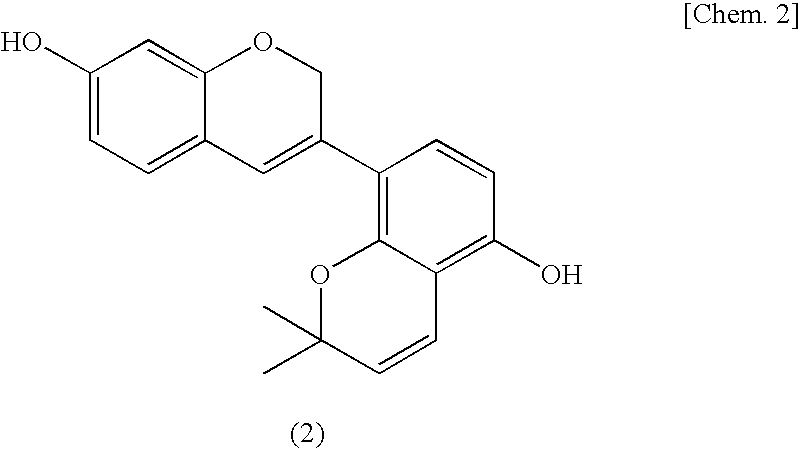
OC1=CC=C2C(=C1)OCC(C1=C3C(=C(O)C=C1)C=CC(C)(C)O3)=C2
